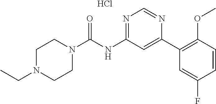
C(NC1=NC=NC(C2=C(OC)C=CC(F)=C2)=C1)(=O)N1CCN(CC)CC1.Cl
